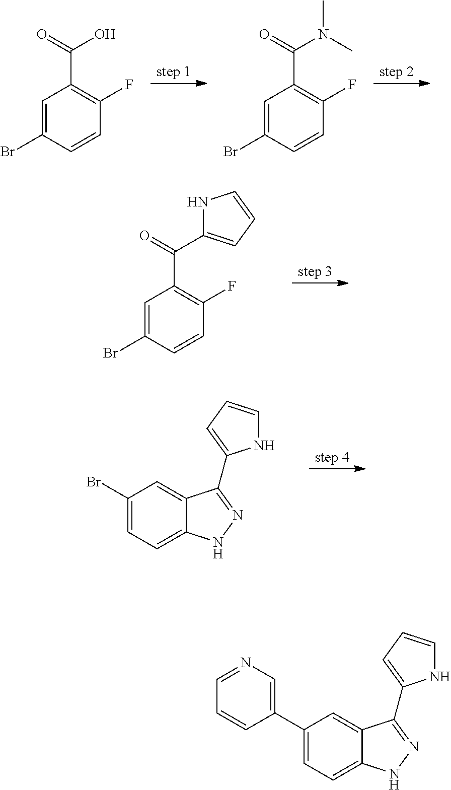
C1=C(Br)C=CC(F)=C1C(O)=O.C1=C(Br)C=CC(F)=C1C(N(C)C)=O.C1=C(Br)C=CC(F)=C1C(=O)C1=CC=CN1.C1(Br)=CC=C2C(=C1)C(C1=CC=CN1)=NN2.C1(C2=CN=CC=C2)=CC=C2C(=C1)C(C1=CC=CN1)=NN2
